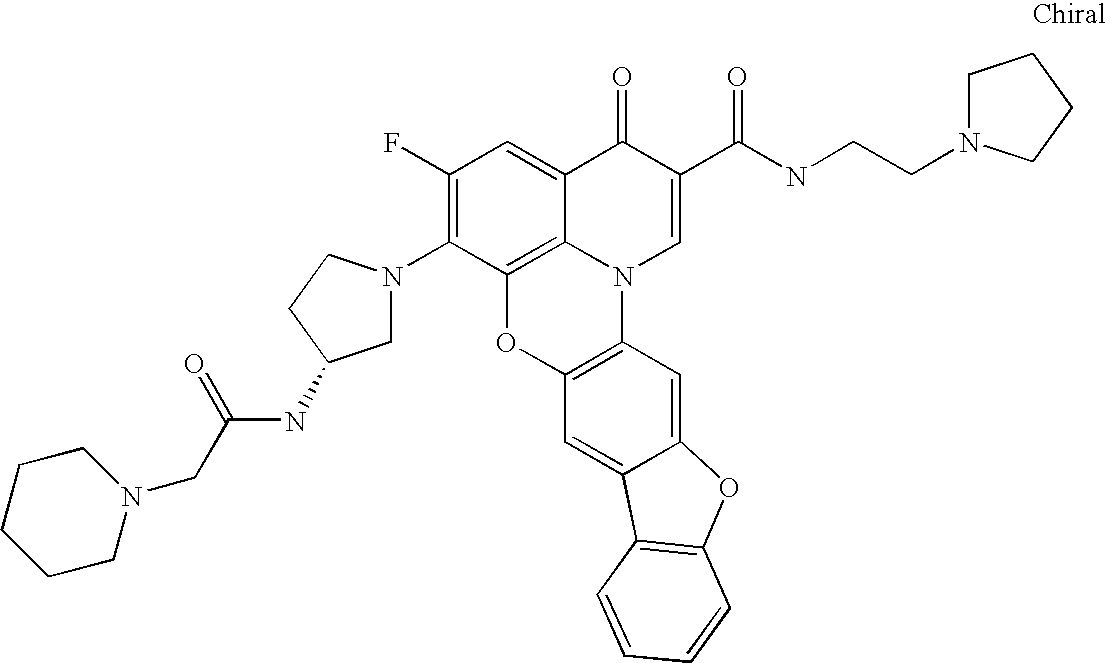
C1(F)=C(N2CC(NC(=O)CN3CCCCC3)CC2)C2=C3C(=C1)C(=O)C(C(=O)NCCN1CCCC1)=CN3C1=C(O2)C=C2C(=C1)OC1=C2C=CC=C1
